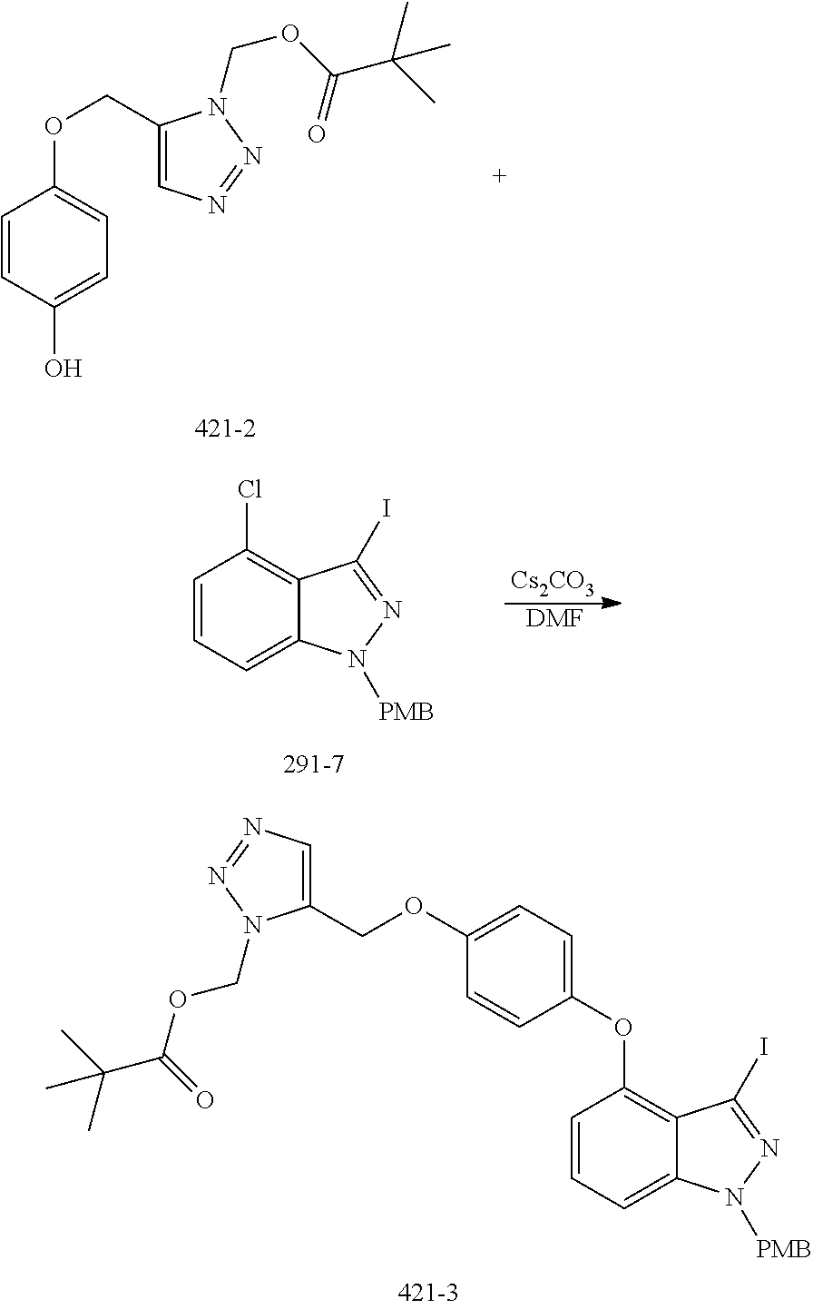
C1=CC=C2C(=C1OC1=CC=C(OCC3=CN=NN3COC(C(C)(C)C)=O)C=C1)C(I)=NN2[PMB].C1=CC(O)=CC=C1OCC1=CN=NN1COC(=O)C(C)(C)C.[DMF].[Cs2CO3].C1=CC=C2C(=C1Cl)C(I)=NN2[PMB]
